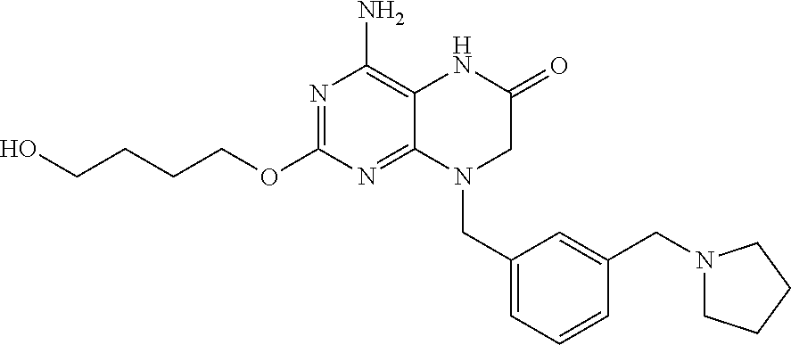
C(CCOC1=NC(N)=C2C(=N1)N(CC1=CC=CC(CN3CCCC3)=C1)CC(=O)N2)CO
